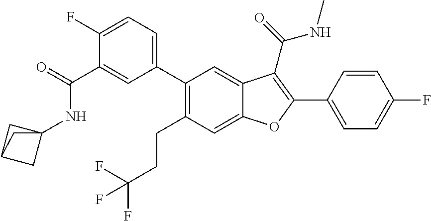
C1(C2=CC=C(F)C(C(NC34CC(C3)C4)=O)=C2)=C(CCC(F)(F)F)C=C2C(=C1)C(C(NC)=O)=C(C1=CC=C(F)C=C1)O2
